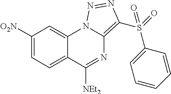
C1([O2N])=CC=C2C(=C1)N1C(=C(S(=O)(C3=CC=CC=C3)=O)N=N1)N=C2[NEt2]
